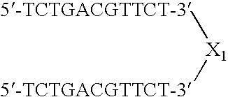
[X1]([5-TCTGACGTTCT-3])[5-TCTGACGTTCT-3]
